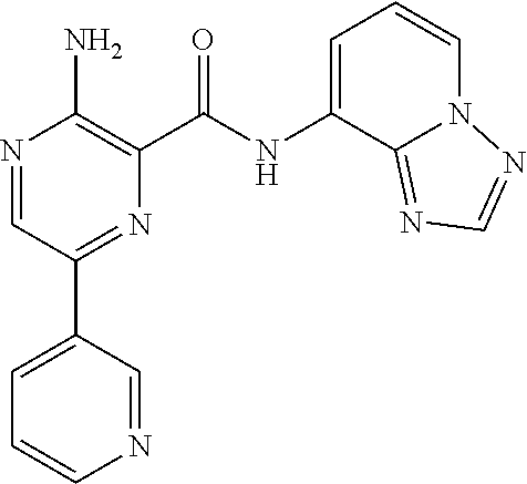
N1=CC(C2=NC(C(NC3=CC=CN4C3=NC=N4)=O)=C(N)N=C2)=CC=C1
